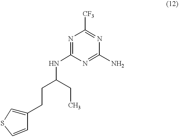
C(C)C(NC1=NC([CF3])=NC(N)=N1)CCC1=CSC=C1
